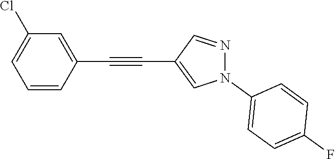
C1=CC(C#CC2=CN(C3=CC=C(F)C=C3)N=C2)=CC(Cl)=C1
